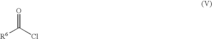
O=C([R6])Cl
